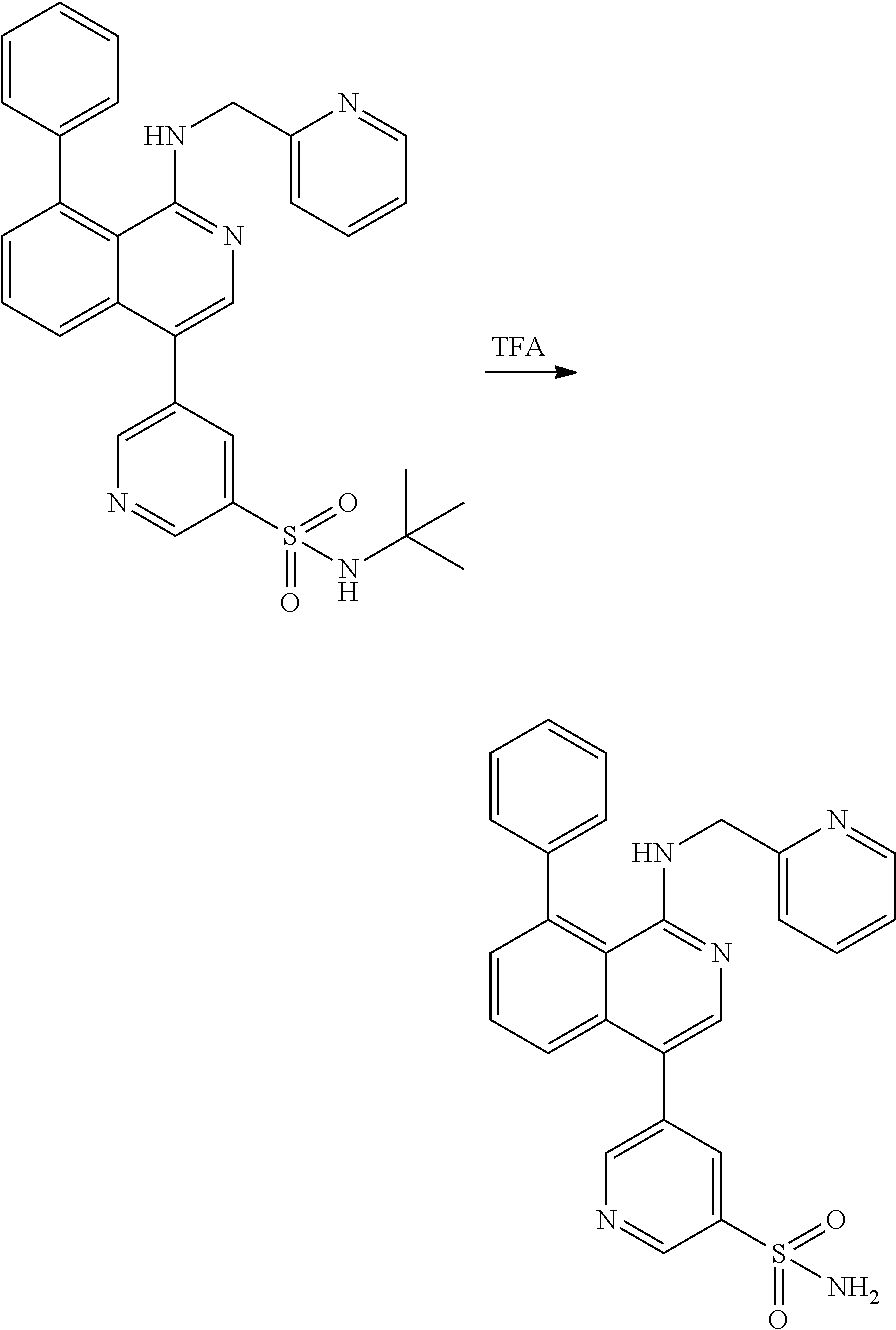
C1=CC=C2C(=C1C1=CC=CC=C1)C(NCC1=CC=CC=N1)=NC=C2C1=CN=CC(S(=O)(=O)NC(C)(C)C)=C1.C1=CC=C2C(=C1C1=CC=CC=C1)C(NCC1=CC=CC=N1)=NC=C2C1=CN=CC(S(=O)(=O)N)=C1
